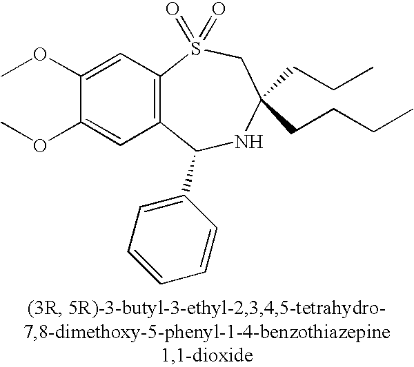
C1(OC)=CC2=C(C=C1OC)C(C1=CC=CC=C1)NC(CCC)(CCCC)CS2(=O)=O
